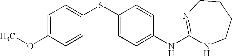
C1=C(OC)C=CC(SC2=CC=C(NC3=NCCCCN3)C=C2)=C1
